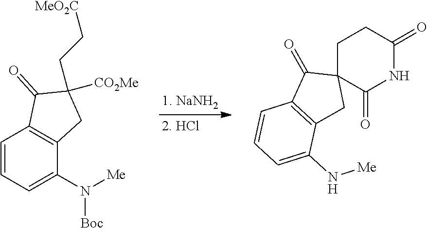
C12=C(C(N[Me])=CC=C1)CC1(C2=O)C(=O)NC(=O)CC1.C12=C(C(N([Boc])[Me])=CC=C1)CC(CC[MeO2C])([CO2Me])C2=O
